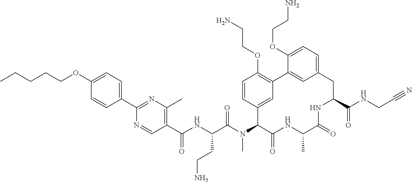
C1(C(NC(C(N(C2C(=O)NC(C)C(=O)NC(C(=O)NCC#N)CC3=CC=C(OCCN)C(=C3)C3=C(OCCN)C=CC2=C3)C)=O)CCN)=O)=C(C)N=C(C2=CC=C(OCCCCC)C=C2)N=C1
